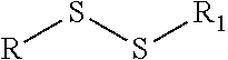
[R]SS[R1]
